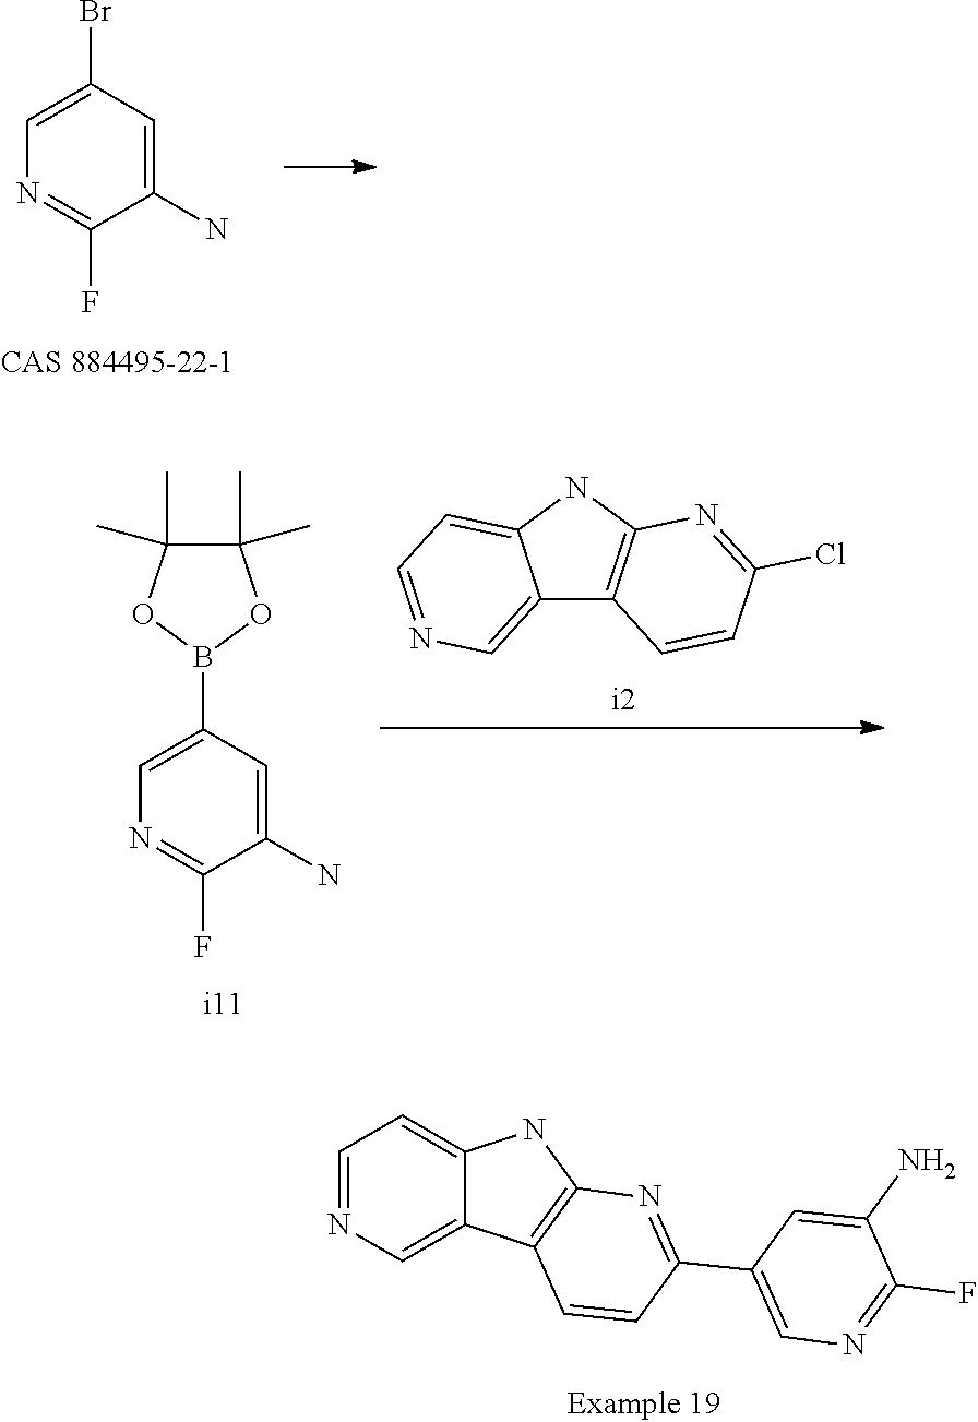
C1=C(Br)C=C(N)C(F)=N1.C1=C(B2OC(C)(C)C(C)(C)O2)C=C(N)C(F)=N1.C12=CN=CC=C1NC1=C2C=CC(Cl)=N1.C1=NC=C2C(=C1)NC1=C2C=CC(C2=CN=C(F)C(N)=C2)=N1
